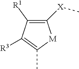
C1([X]C)=C([R1])C([R3])=C(C)[M]1
